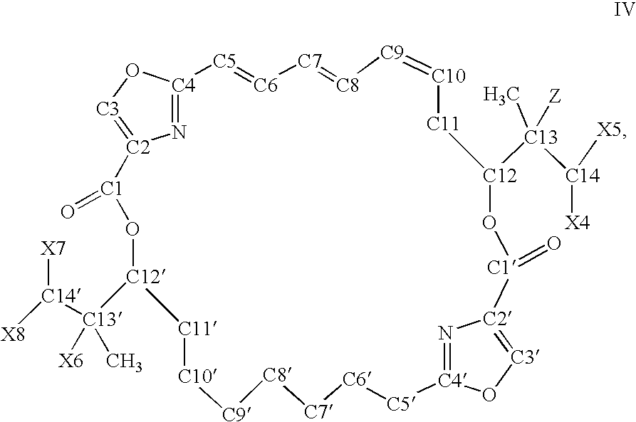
N1=[C4]2O[C3]=[C2]1[C1](=O)O[C12]([C13]([C14]([X7])[X8])([X6])C)[C11][C10][C9][C8][C7][C6][C5][C4]1=N[C2](=[C3]O1)[C1](=O)O[C12]([C13](C)([Z])[C14]([X5])[X4])[C11][C10]=[C9][C8]=[C7][C6]=[C5]2
